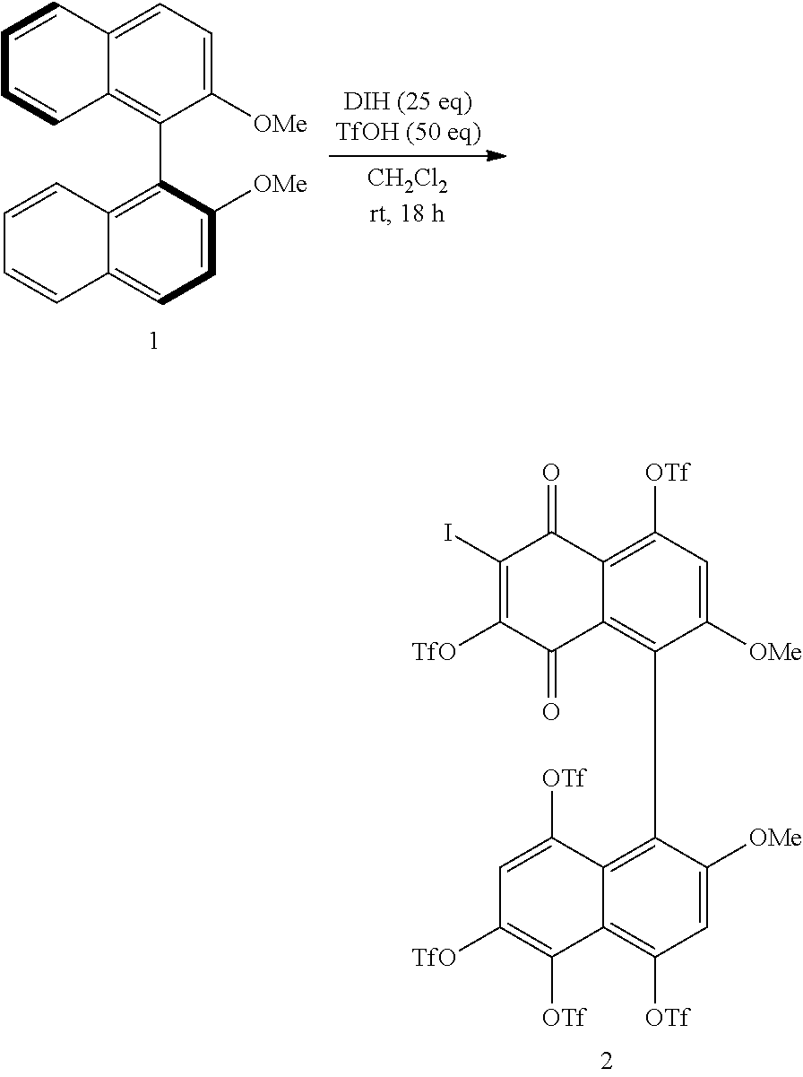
C1(I)=C([TfO])C(=O)C2=C(C3=C4C(=C([OTf])C=C3[OMe])C([OTf])=C([TfO])C=C4[OTf])C([OMe])=CC([OTf])=C2C1=O.C1=CC2=CC=C([OMe])C(C3=C4C(=CC=C3[OMe])C=CC=C4)=C2C=C1
